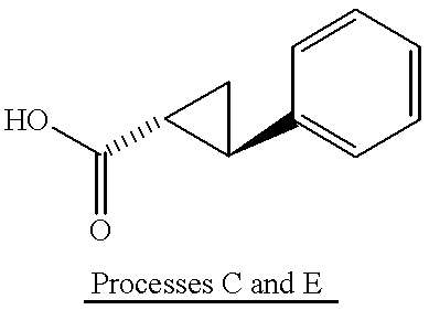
OC(C1C(C2=CC=CC=C2)C1)=O
